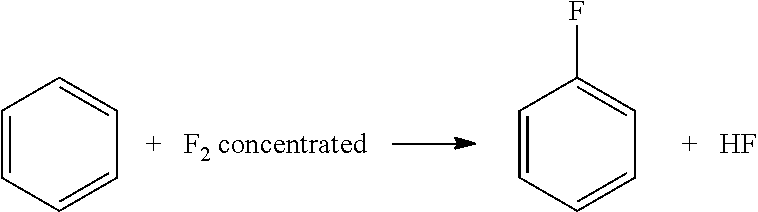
F.C1=CC=CC=C1.C1=CC=CC=C1F
